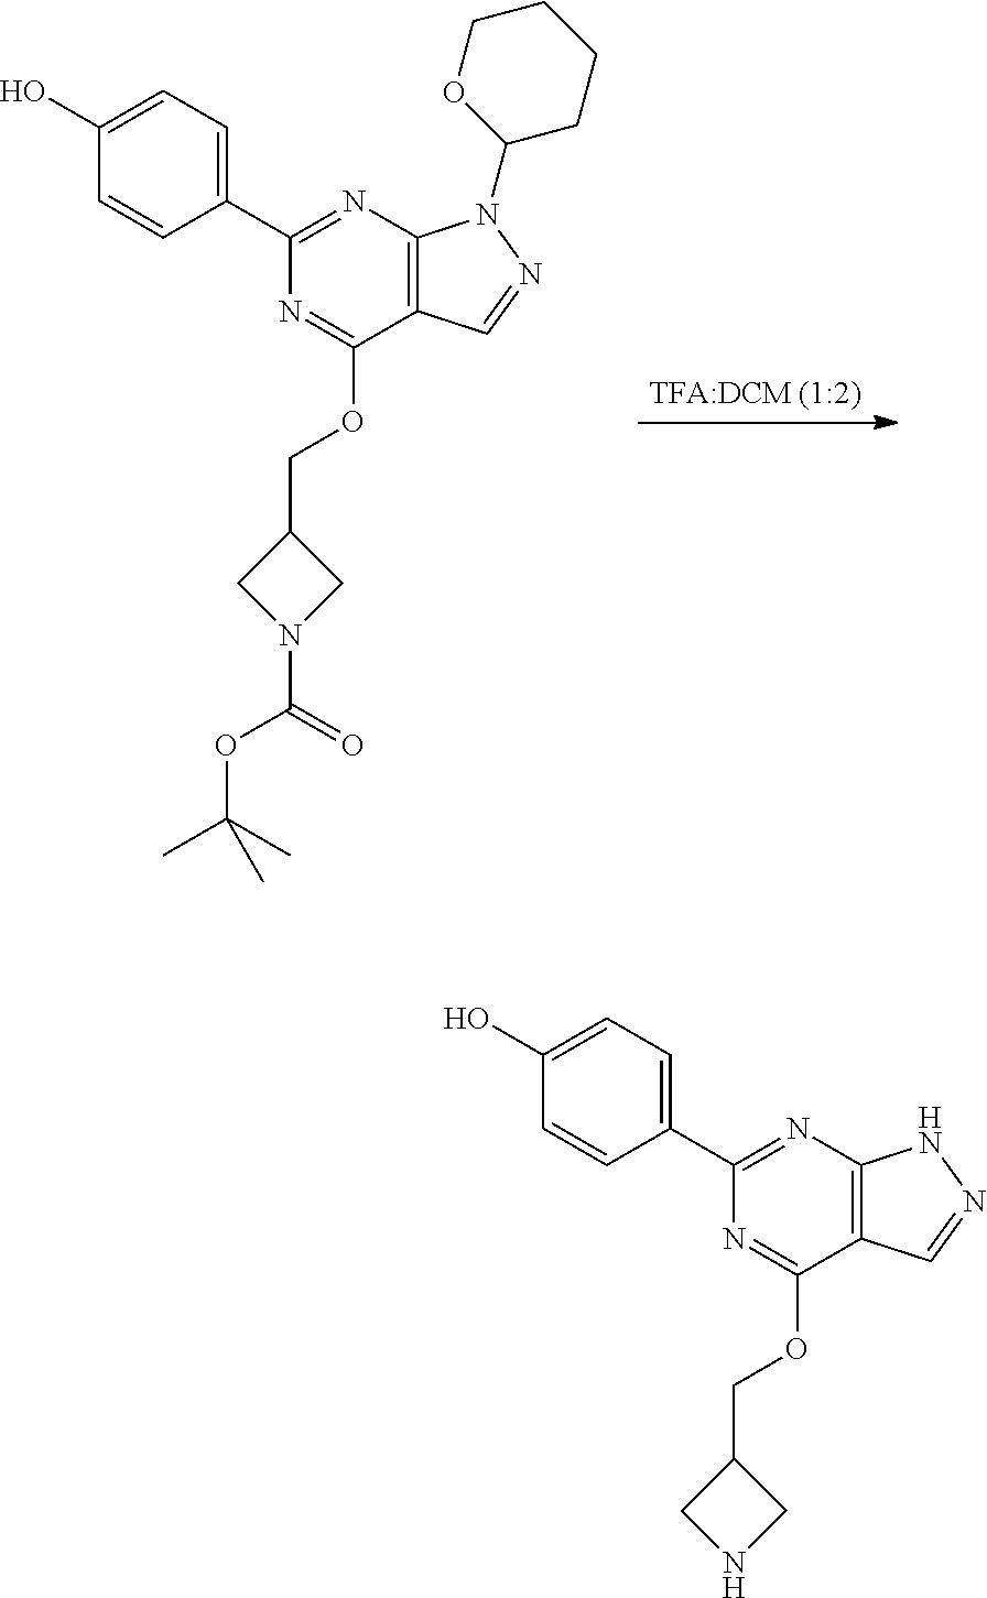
C12=C(C(OCC3CNC3)=NC(C3=CC=C(O)C=C3)=N1)C=NN2.C12=C(C(OCC3CN(C(=O)OC(C)(C)C)C3)=NC(C3=CC=C(O)C=C3)=N1)C=NN2C1CCCCO1
